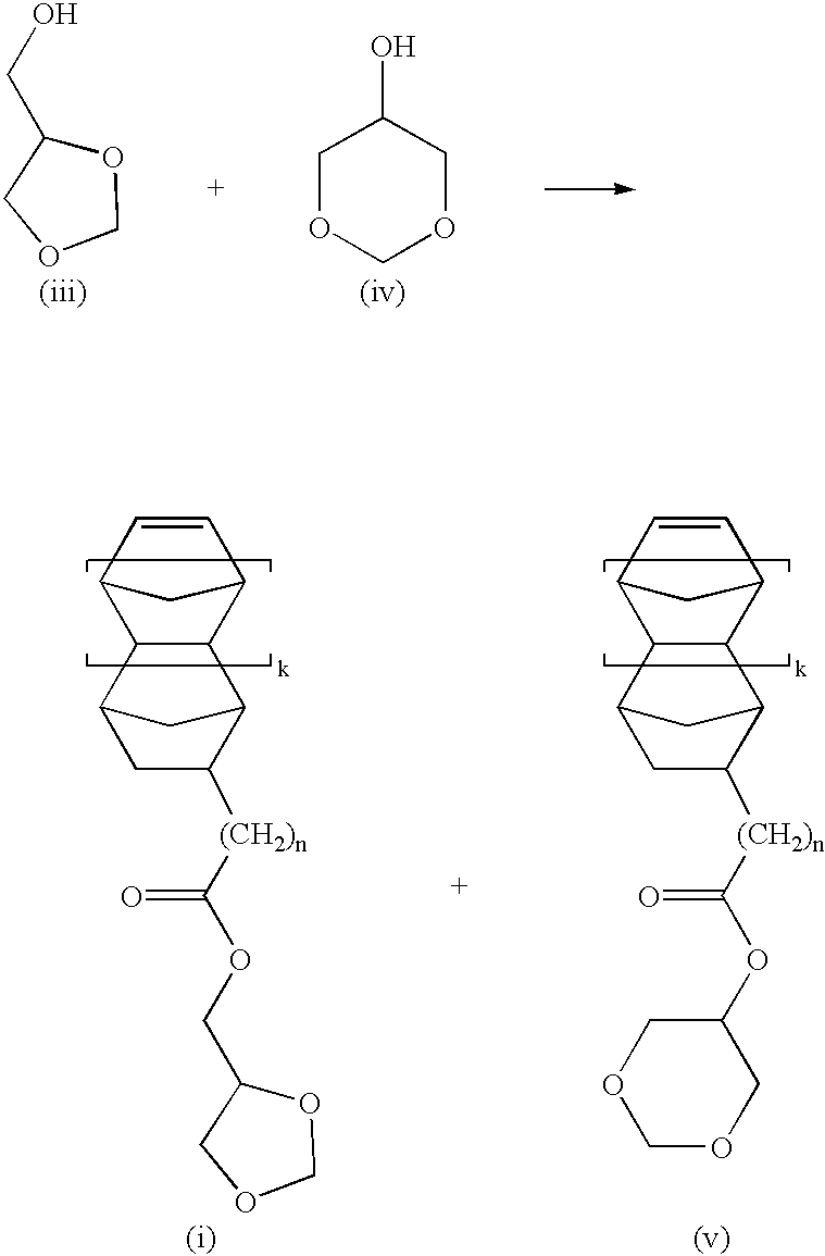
OCC1OCOC1.C1OCOCC1O.C1=CC2C3C(C1C2)C1C([(CH2)n]C(=O)OCC2OCOC2)CC3C1.C1=CC2C3C(C1C2)C1C([(CH2)n]C(=O)OC2COCOC2)CC3C1
